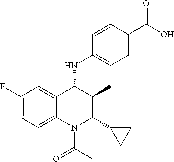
C1(F)=CC=C2C(=C1)C(NC1=CC=C(C(O)=O)C=C1)C(C)C(C1CC1)N2C(C)=O
